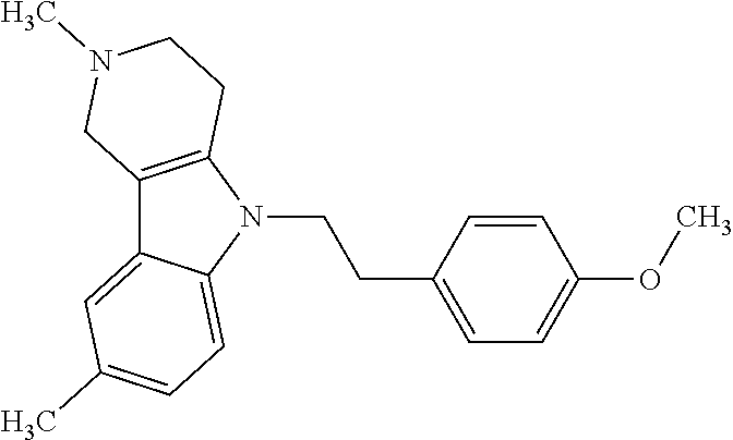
C12=C(N(CCC3=CC=C(OC)C=C3)C3=CC=C(C)C=C13)CCN(C)C2
